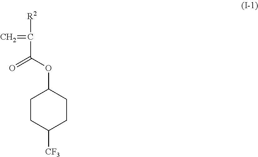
C=C([R2])C(OC1CCC([CF3])CC1)=O
